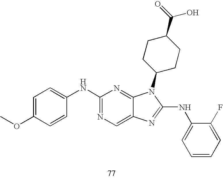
C1=C(OC)C=CC(NC2=NC=C3C(=N2)N(C2CCC(C(=O)O)CC2)C(NC2=CC=CC=C2F)=N3)=C1
